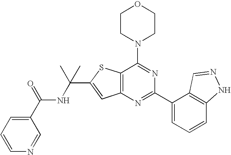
C1CN(C2=NC(C3=CC=CC4=C3C=NN4)=NC3=C2SC(C(NC(C2=CC=CN=C2)=O)(C)C)=C3)CCO1
